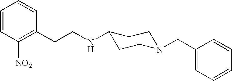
C1=CC([NO2])=C(CCNC2CCN(CC3=CC=CC=C3)CC2)C=C1
